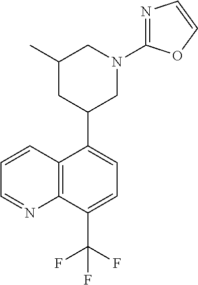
C1=CC2=C(N=C1)C(C(F)(F)F)=CC=C2C1CN(C2=NC=CO2)CC(C)C1
